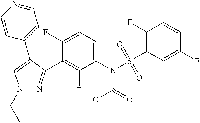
C1(N(S(C2=C(F)C=CC(F)=C2)(=O)=O)C(=O)OC)=CC=C(F)C(C2=NN(CC)C=C2C2=CC=NC=C2)=C1F
